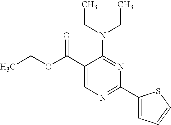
C1(C(OCC)=O)=CN=C(C2=CC=CS2)N=C1N(CC)CC
